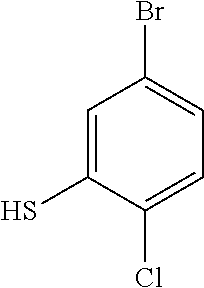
C1=C(S)C(Cl)=CC=C1Br
